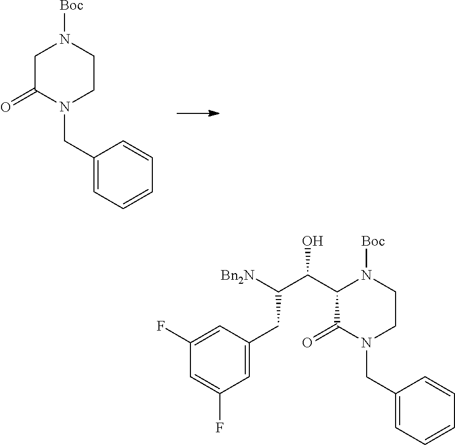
C1(=O)CN([Boc])CCN1CC1=CC=CC=C1.C1CN(CC2=CC=CC=C2)C(=O)C(C(C([Bn2N])CC2=CC(F)=CC(F)=C2)O)N1[Boc]
